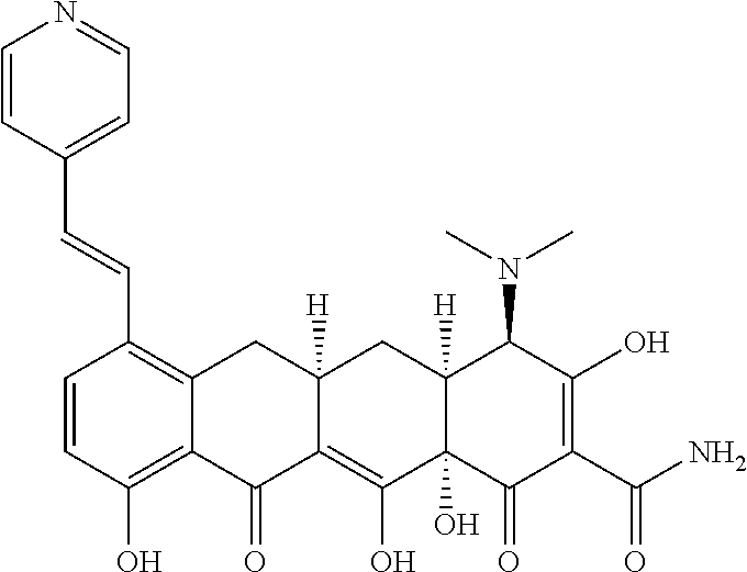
C1=CC(O)=C2C(=C1C=CC1=CC=NC=C1)CC1([H])C(=C(O)C3(O)C([H])(C1)C(N(C)C)C(O)=C(C(N)=O)C3=O)C2=O
